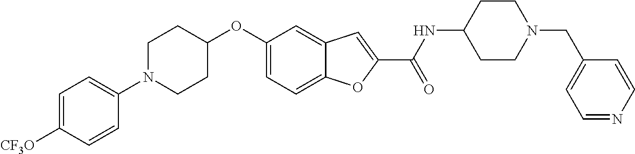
N1(C2=CC=C([CF3O])C=C2)CCC(OC2=CC=C3C(=C2)C=C(C(=O)NC2CCN(CC4=CC=NC=C4)CC2)O3)CC1
